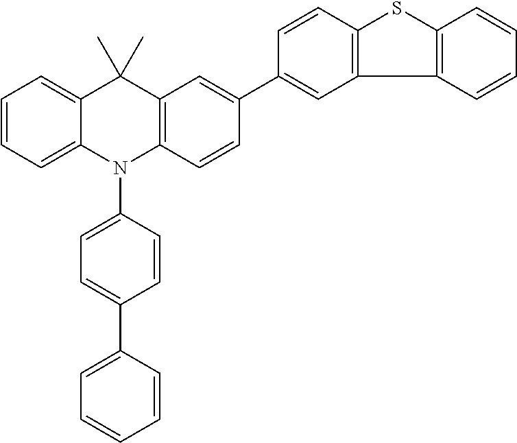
C1=CC=C2C(=C1)C(C)(C)C1=C(N2C2=CC=C(C3=CC=CC=C3)C=C2)C=CC(C2=CC3=C(C=C2)SC2=C3C=CC=C2)=C1
